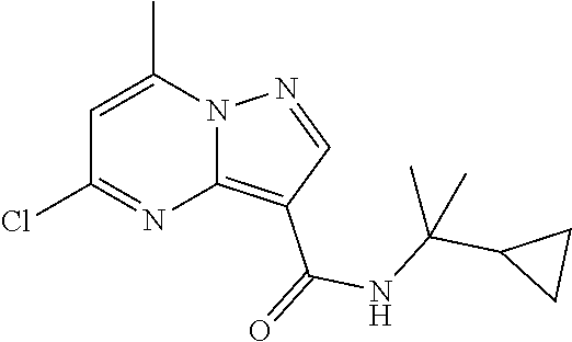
C1=C(C)N2C(=C(C(=O)NC(C3CC3)(C)C)C=N2)N=C1Cl
